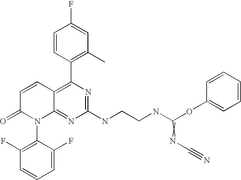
C12=C(C3=C(C)C=C(F)C=C3)N=C(NCCNC(OC3=CC=CC=C3)=NC#N)N=C1N(C1=C(F)C=CC=C1F)C(=O)C=C2
